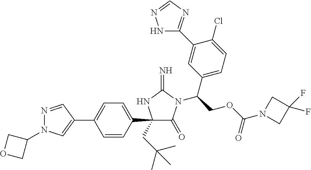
C1(C2=CC=C(C3(CC(C)(C)C)C(=O)N(C(COC(N4CC(F)(F)C4)=O)C4=CC=C(Cl)C(C5=NC=NN5)=C4)C(=N)N3)C=C2)=CN(C2COC2)N=C1
